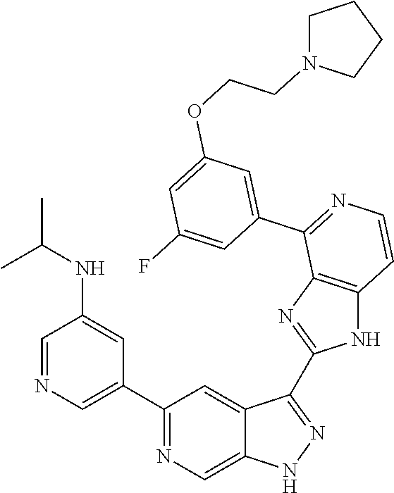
C1(C2=CN=CC(NC(C)C)=C2)=NC=C2C(=C1)C(C1=NC3=C(N1)C=CN=C3C1=CC(OCCN3CCCC3)=CC(F)=C1)=NN2
